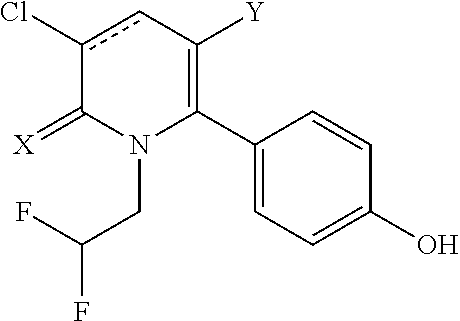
C1(C2=C([Y])cc(Cl)C(=[X])N2CC(F)F)=CC=C(O)C=C1
